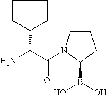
NC(C(=O)N1CCCC1B(O)O)C1(C)CCCC1
